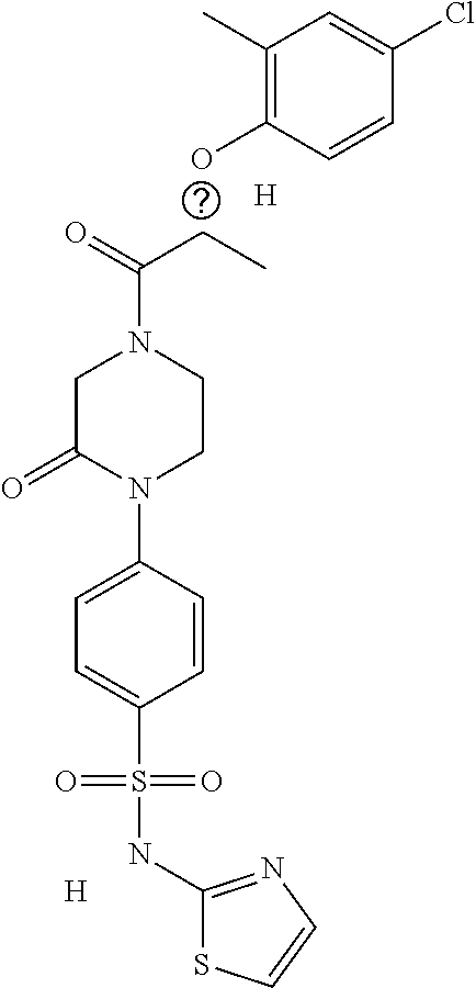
C1(C)=C(O)C=CC(Cl)=C1.[H].[H].C(C(N1CC(=O)N(C2=CC=C(S(NC3=NC=CS3)(=O)=O)C=C2)CC1)=O)C
